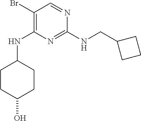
N1=C(NCC2CCC2)N=CC(Br)=C1NC1CCC(O)CC1
